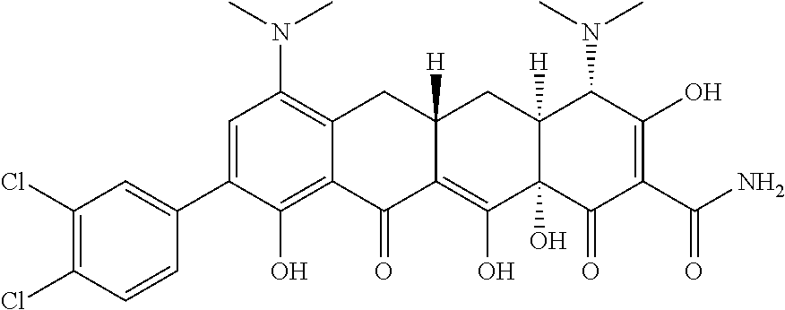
C1=C(C2=CC(Cl)=C(Cl)C=C2)C(O)=C2C(=C1N(C)C)CC1([H])C(=C(O)C3(O)C([H])(C1)C(N(C)C)C(O)=C(C(N)=O)C3=O)C2=O
